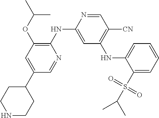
C1(C2=CC(OC(C)C)=C(NC3=CC(NC4=CC=CC=C4S(C(C)C)(=O)=O)=C([CN])C=N3)N=C2)CCNCC1
